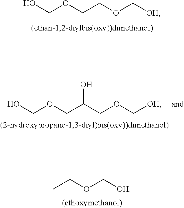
OCOCCOC[OH].CCOC[OH].OCOCC(COC[OH])O
